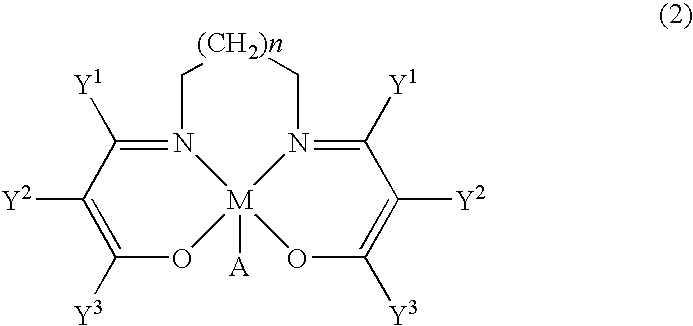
C1([Y2])=C([Y3])O[M]23([A])OC([Y3])=C([Y2])C([Y1])=N2C[(CH2)n]CN3=C1[Y1]
